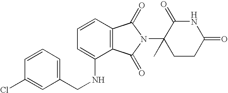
C(NC1=CC=CC2=C1C(=O)N(C1(C)CCC(=O)NC1=O)C2=O)C1=CC=CC(Cl)=C1
